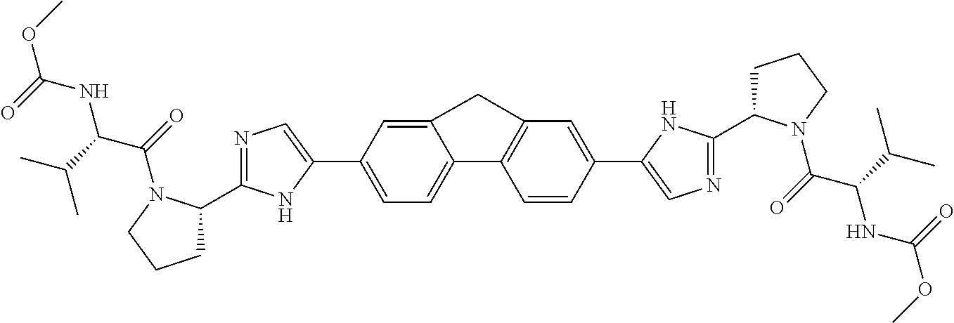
C1=C(C2=CN=C(C3CCCN3C(=O)C(C(C)C)NC(OC)=O)N2)C=C2C(=C1)C1=C(C=C(C3=CN=C(C4CCCN4C(=O)C(C(C)C)NC(OC)=O)N3)C=C1)C2
